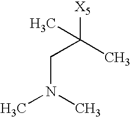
C(C(C)([X5])C)N(C)C
